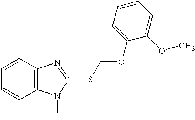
C1=CC=CC2=C1N=C(SCOC1=CC=CC=C1OC)N2[H]
